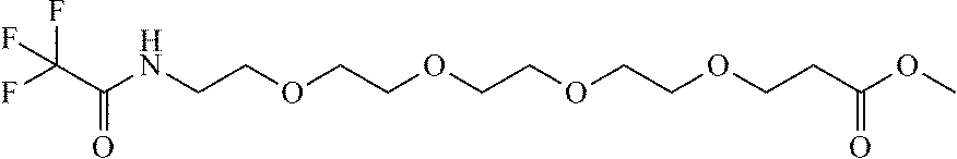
O(CCOCCOCCC(OC)=O)CCOCCNC(C(F)(F)F)=O
